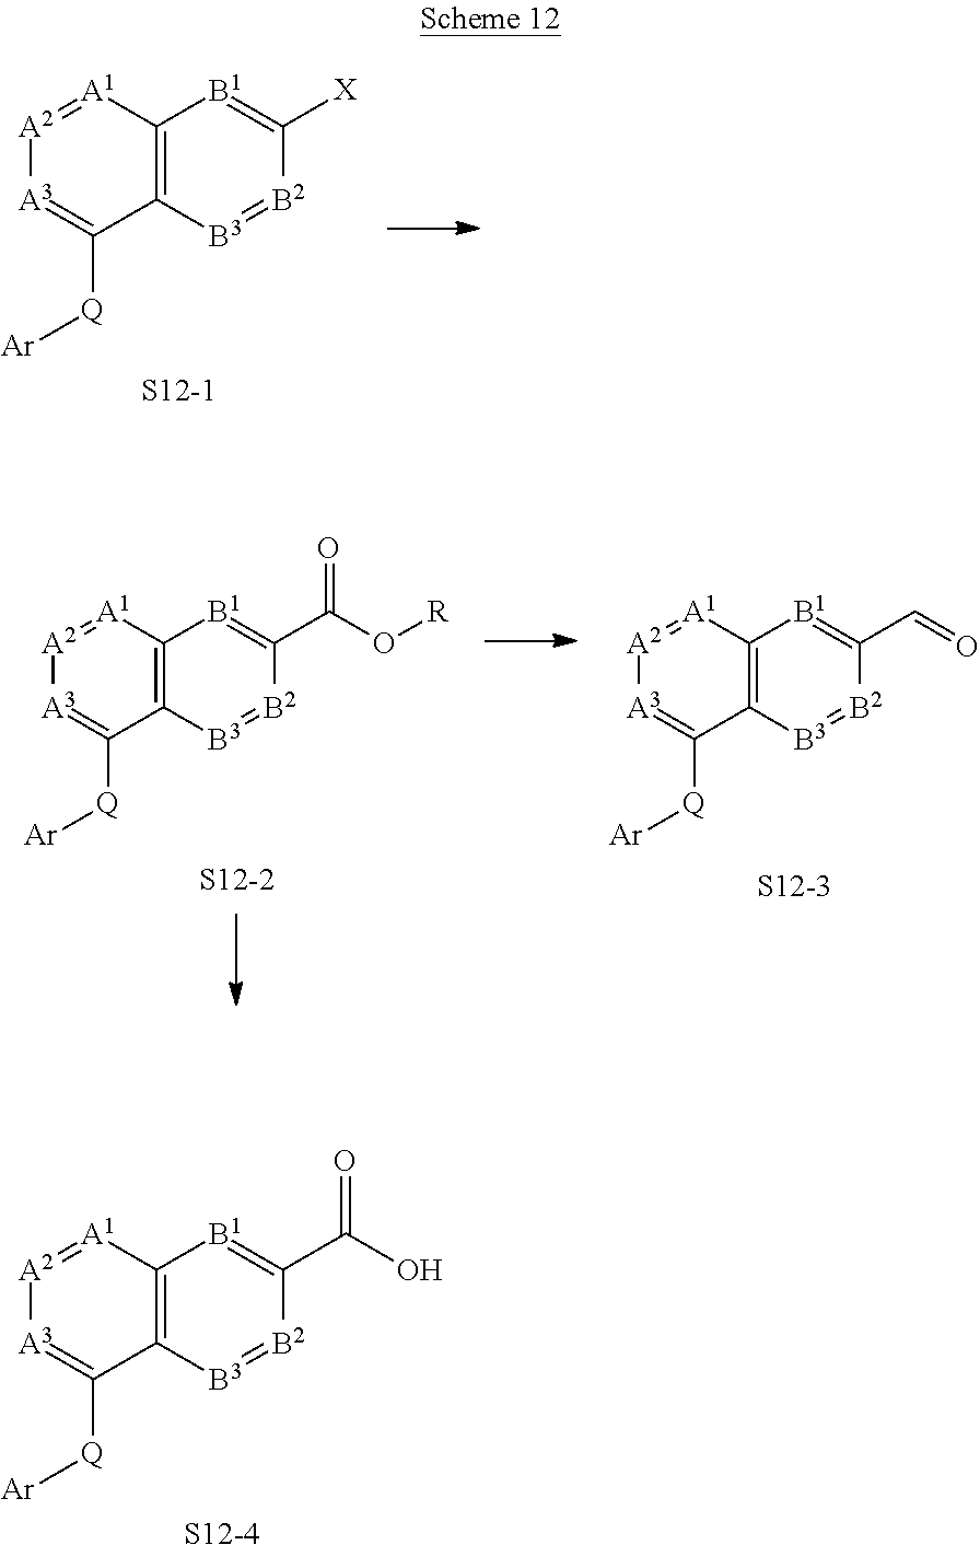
C12=C([A1]=[A2][A3]=C1[Q][Ar])[B1]=C([X])[B2]=[B3]2.[S12-1].C12=C([A1]=[A2][A3]=C1[Q][Ar])[B1]=C(C(O[R])=O)[B2]=[B3]2.C12=C([A1]=[A2][A3]=C1[Q][Ar])[B1]=C(C=O)[B2]=[B3]2.[S12-2].C12=C([A1]=[A2][A3]=C1[Q][Ar])[B1]=C(C(O)=O)[B2]=[B3]2.[S12-4]
